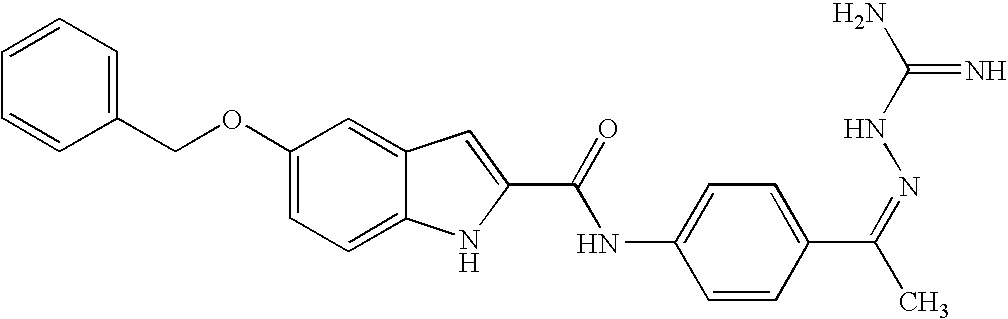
N(C1=CC=C(C(C)=NNC(=N)N)C=C1)C(C1=CC2=CC(OCC3=CC=CC=C3)=CC=C2N1)=O
